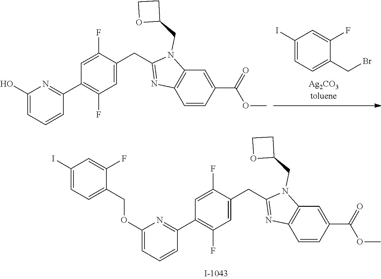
C1(I)=CC=C(CBr)C(F)=C1.C1(O)=CC=CC(C2=C(F)C=C(CC3=NC4=C(N3CC3CCO3)C=C(C(=O)OC)C=C4)C(F)=C2)=N1.C1(OCC2=CC=C(I)C=C2F)=CC=CC(C2=C(F)C=C(CC3=NC4=C(N3CC3CCO3)C=C(C(=O)OC)C=C4)C(F)=C2)=N1
